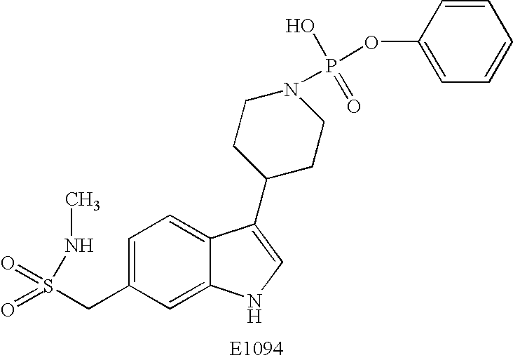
C1=C(CS(=O)(=O)NC)C=C2C(=C1)C(C1CCN(P(OC3=CC=CC=C3)(=O)O)CC1)=CN2
